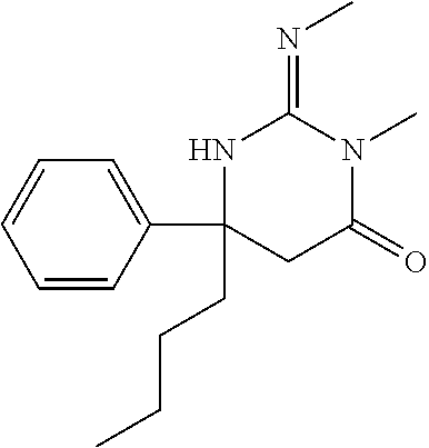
N1C(C2=CC=CC=C2)(CCCC)CC(=O)N(C)C1=NC
